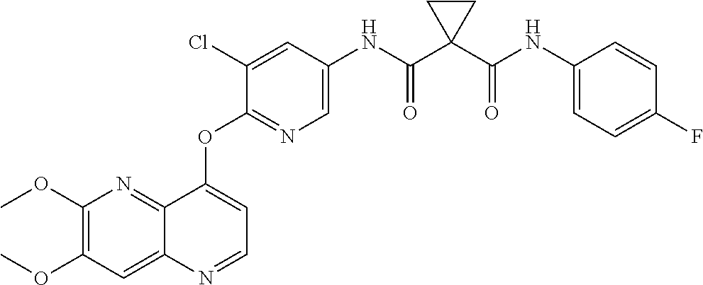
C1(OC)=C(OC)N=C2C(=C1)N=CC=C2OC1=NC=C(NC(C2(C(NC3=CC=C(F)C=C3)=O)CC2)=O)C=C1Cl
